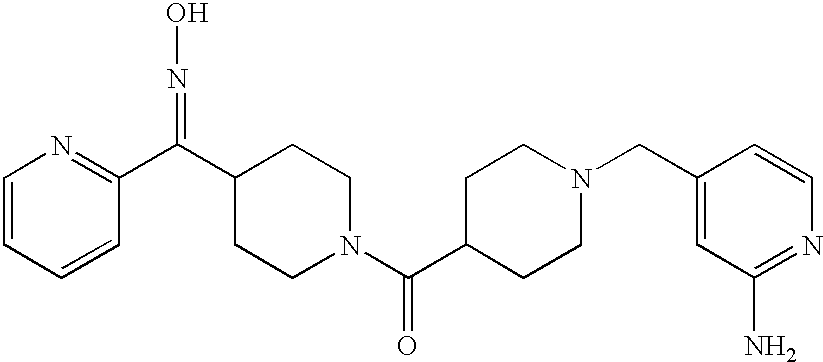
C1=CC=CC(C(C2CCN(C(C3CCN(CC4=CC(N)=NC=C4)CC3)=O)CC2)=NO)=N1
